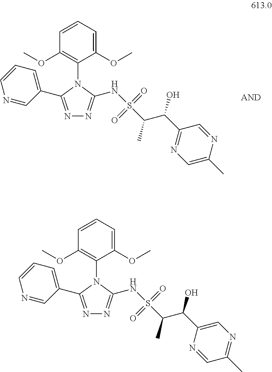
N1=C(C2=CC=CN=C2)N(C2=C(OC)C=CC=C2OC)C(NS(=O)(=O)C(C)C(C2=NC=C(C)N=C2)O)=N1.N1=C(C2=CC=CN=C2)N(C2=C(OC)C=CC=C2OC)C(NS(=O)(=O)C(C)C(C2=CN=C(C)C=N2)O)=N1
